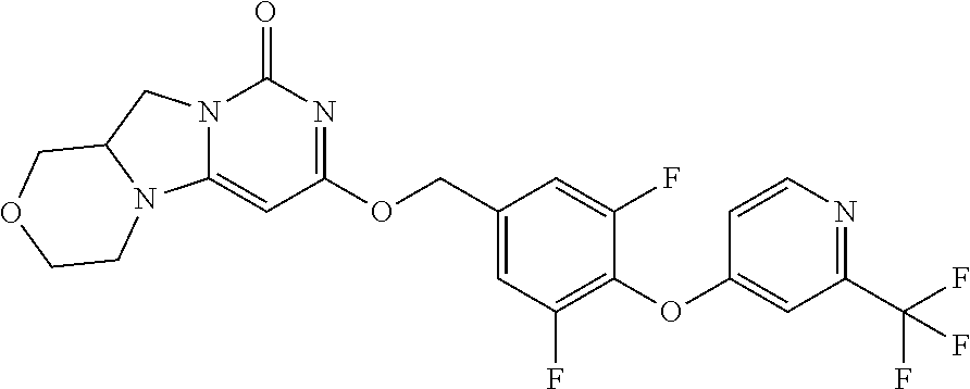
C1=C(COC2=NC(=O)N3C(=C2)N2C(C3)COCC2)C=C(F)C(OC2=CC(C(F)(F)F)=NC=C2)=C1F
